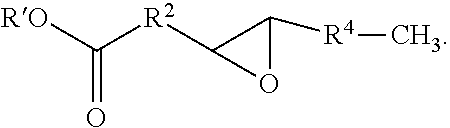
[R4](C)C1C([R2]C([RO])=O)O1
